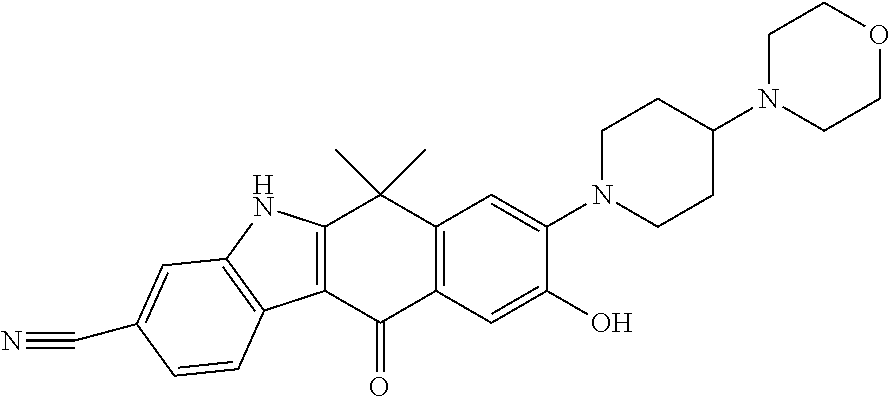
C12=C(C(=O)C3=C(C1(C)C)C=C(N1CCC(N4CCOCC4)CC1)C(O)=C3)C1=C(N2)C=C(C#N)C=C1
